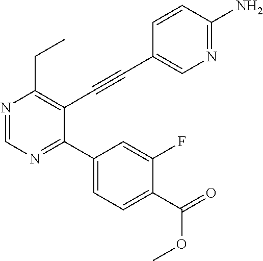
N1=CN=C(C2=CC=C(C(=O)OC)C(F)=C2)C(C#CC2=CN=C(N)C=C2)=C1CC
